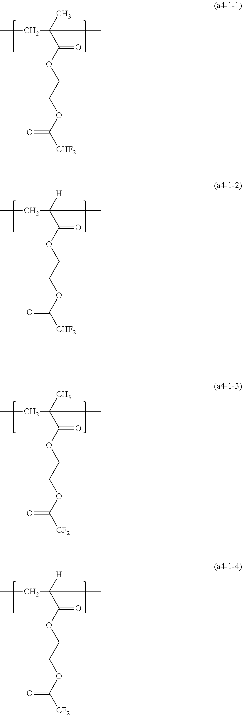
C(=O)(OCCOC([CHF2])=O)C(C)(C)CC.C(=O)(OCCOC([CHF2])=O)C([H])(C)CC.C(=O)(OCCOC([CF2])=O)C(C)(C)CC.C(=O)(OCCOC([CF2])=O)C([H])(C)CC
